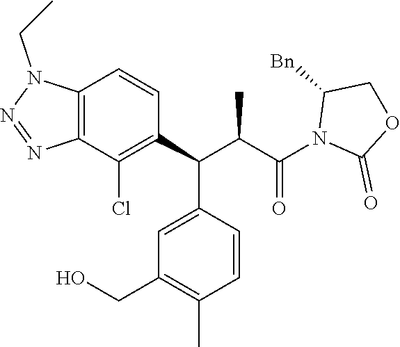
C1=C(C(C(C(=O)N2C(=O)OCC2[Bn])C)C2=C(Cl)C3=C(C=C2)N(CC)N=N3)C=CC(C)=C1CO
